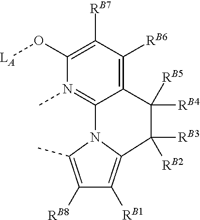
C1(O[LA])=C([RB7])C([RB6])=C2C([RB5])([RB4])C([RB3])([RB2])C3=C([RB1])C([RB8])=C(C)N3C2=N1C
